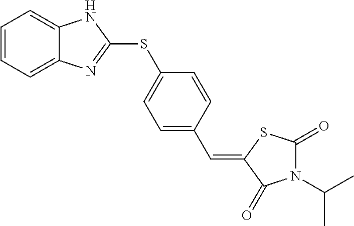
C1=CC=C2C(=C1)NC(SC1=CC=C(C=C3C(=O)N(C(C)C)C(=O)S3)C=C1)=N2
